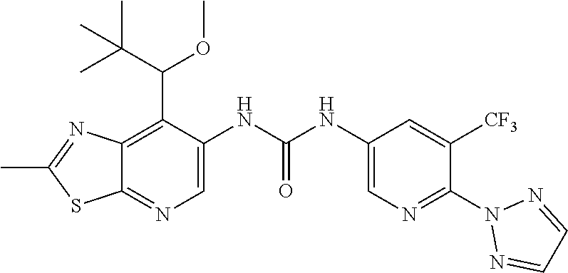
C12=C(C(OC)C(C)(C)C)C(NC(NC3=CN=C(N4N=CC=N4)C([CF3])=C3)=O)=CN=C1SC(C)=N2
